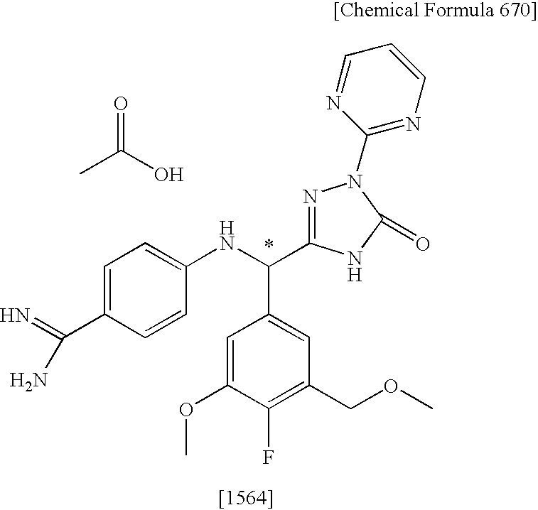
CC(O)=O.C1=C(C(N)=N)C=CC(NC(C2=CC(COC)=C(F)C(OC)=C2)C2=NN(C3=NC=CC=N3)C(=O)N2)=C1
